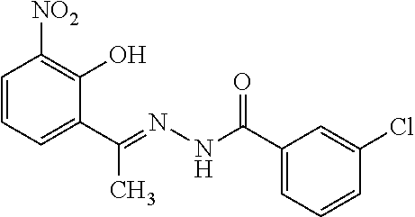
C1=CC=C(C(=NNC(C2=CC=CC(Cl)=C2)=O)C)C(O)=C1[NO2]
